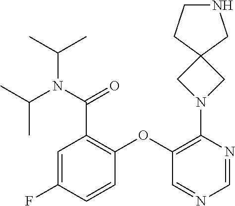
C1=C(F)C=CC(OC2=C(N3CC4(C3)CNCC4)N=CN=C2)=C1C(=O)N(C(C)C)C(C)C
